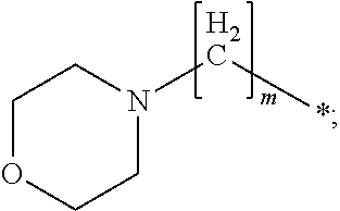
C1OCCN(C*)C1
